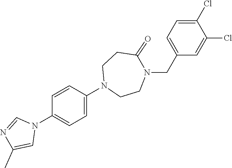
C1(N2C=NC(C)=C2)=CC=C(N2CCN(CC3=CC=C(Cl)C(Cl)=C3)C(=O)CC2)C=C1
